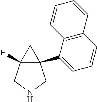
C12(C3=CC=CC4=C3C=CC=C4)C([H])(CNC1)C2
